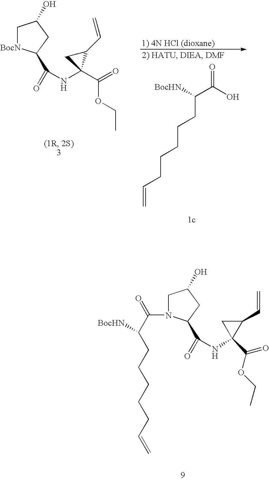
C=CCCCCCC(C(O)=O)[BocHN].C1[BocN]C(C(=O)NC2(C(=O)OCC)C(C=C)C2)CC1O.C1N(C(C(CCCCCC=C)[BocHN])=O)C(C(=O)NC2(C(OCC)=O)C(C=C)C2)CC1O
